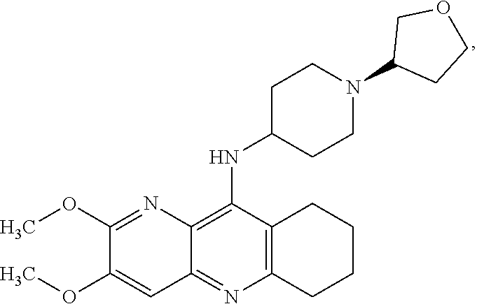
C12=C(N=C3C(=C1NC1CCN(C4CCOC4)CC1)N=C(OC)C(OC)=C3)CCCC2
